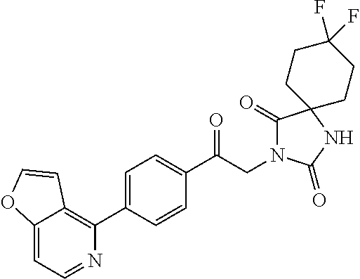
C1(C(CN2C(=O)C3(NC2=O)CCC(F)(F)CC3)=O)=CC=C(C2=C3C(=CC=N2)OC=C3)C=C1
